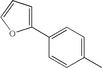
C1=C(C2=CC=CO2)C=CC(C)=C1
